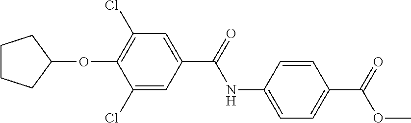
C1=C(NC(=O)C2=CC(Cl)=C(OC3CCCC3)C(Cl)=C2)C=CC(C(=O)OC)=C1
